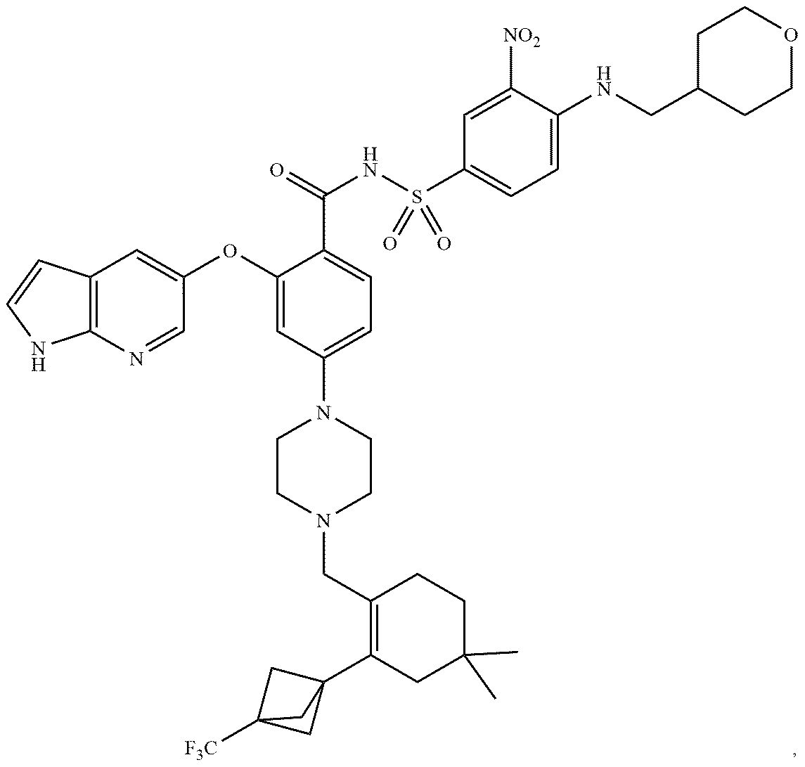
C12=C(N=CC(OC3=CC(N4CCN(CC5=C(C67CC([F3C])(C6)C7)CC(C)(C)CC5)CC4)=CC=C3C(=O)NS(C3=CC=C(NCC4CCOCC4)C([NO2])=C3)(=O)=O)=C1)NC=C2
